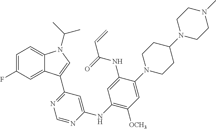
C1([OCH3])=C(NC2=CC(C3=CN(C(C)C)C4=CC=C(F)C=C43)=NC=N2)C=C(NC(C=C)=O)C(N2CCC(N3CCN(C)CC3)CC2)=C1
